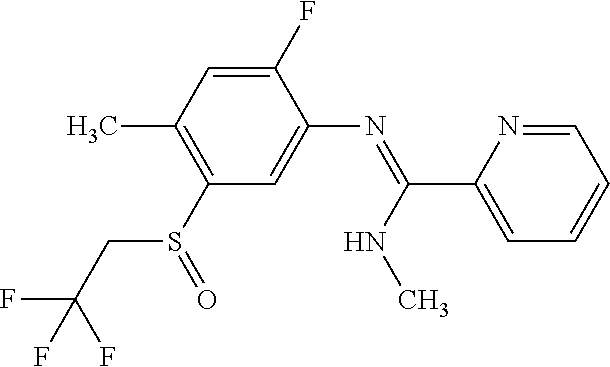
S(C1=C(C)C=C(F)C(N=C(NC)C2=CC=CC=N2)=C1)(=O)CC(F)(F)F
